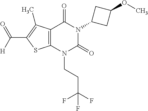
C12=C(N(CCC(F)(F)F)C(=O)N(C3CC(OC)C3)C1=O)SC(C([H])=O)=C2C
